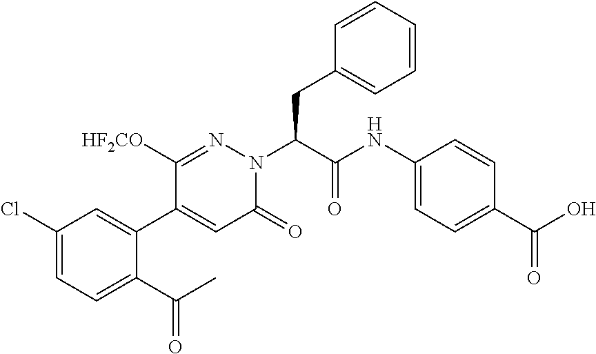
C1(Cl)=CC=C(C(C)=O)C(C2=CC(=O)N(C(C(NC3=CC=C(C(O)=O)C=C3)=O)CC3=CC=CC=C3)N=C2[HF2CO])=C1
